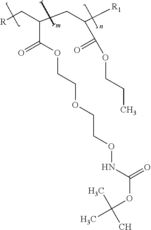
C(C(C(OCCOCCONC(OC(C)(C)C)=O)=O)CC([R1])C(OCCC)=O)[R]
